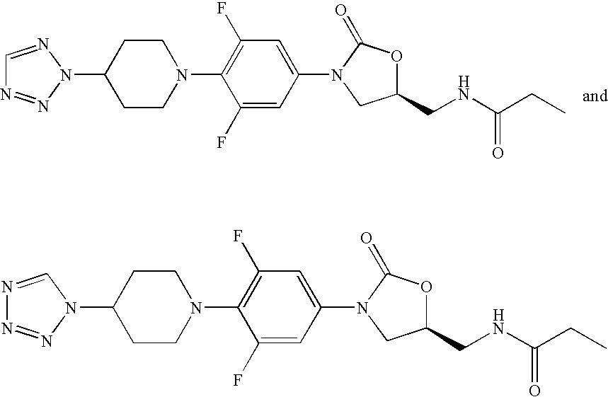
C1CC(N2N=CN=N2)CCN1C1=C(F)C=C(N2CC(CNC(CC)=O)OC2=O)C=C1F.C1CC(N2C=NN=N2)CCN1C1=C(F)C=C(N2CC(CNC(CC)=O)OC2=O)C=C1F
